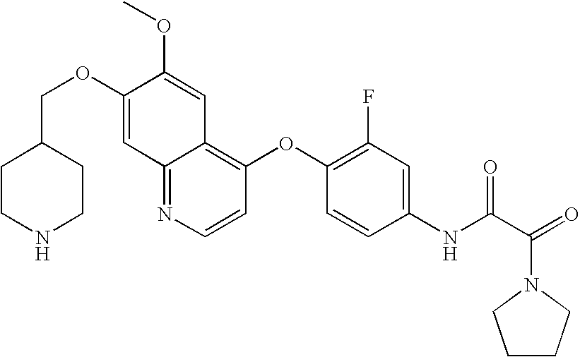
C12=NC=CC(OC3=C(F)C=C(NC(C(N4CCCC4)=O)=O)C=C3)=C1C=C(OC)C(OCC1CCNCC1)=C2
